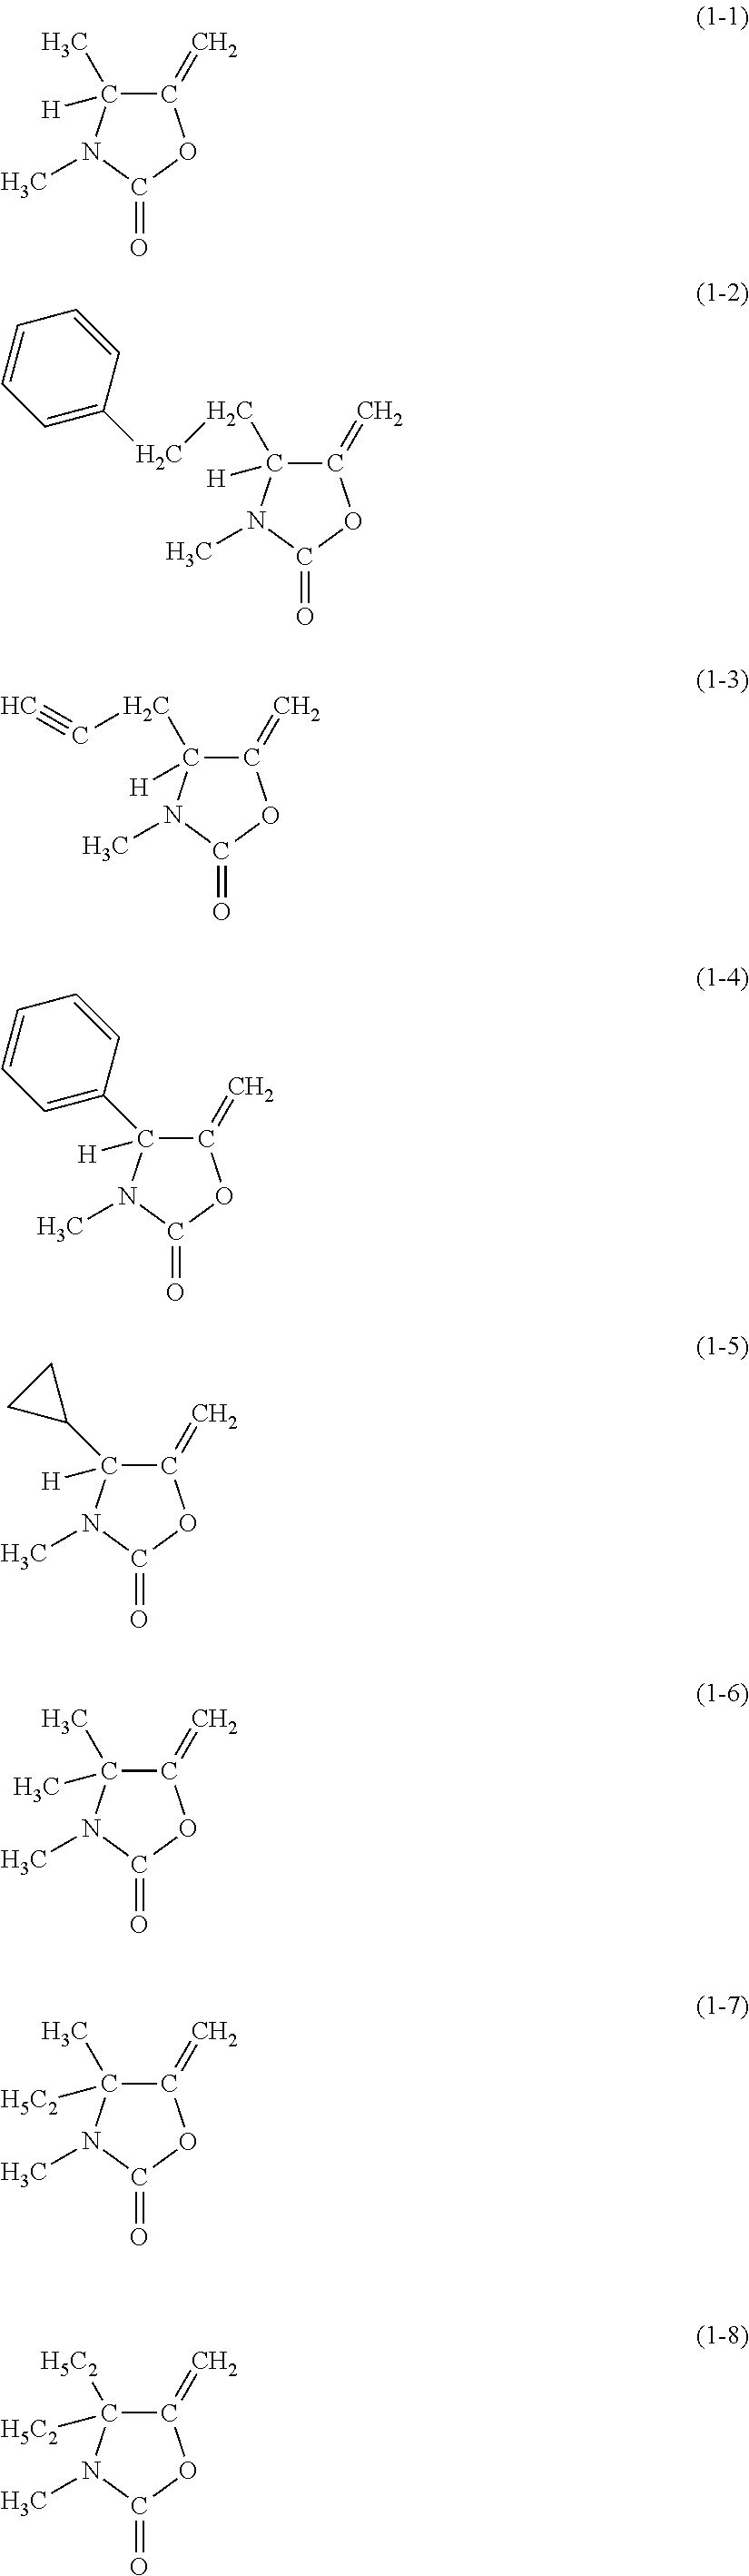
C1(C)([H])C(=C)OC(=O)N1C.C1(CCC2=CC=CC=C2)([H])C(=C)OC(=O)N1C.C1([H])(CC#C)C(=C)OC(=O)N1C.C1(C2=CC=CC=C2)([H])C(=C)OC(=O)N1C.C1(C2CC2)([H])C(=C)OC(=O)N1C.C1(C)(C)C(=C)OC(=O)N1C.C1(C)([H5C2])C(=C)OC(=O)N1C.C1([H5C2])([H5C2])C(=C)OC(=O)N1C
